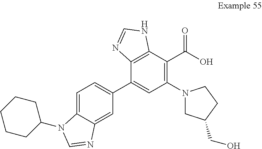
C1=C2C(=CC(C3=CC(N4CC(CO)CC4)=C(C(O)=O)C4=C3N=CN4)=C1)N=CN2C1CCCCC1
